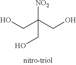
[NO2]C(CO)(CO)CO
